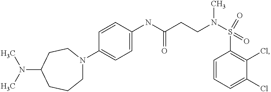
C1(NC(CCN(S(C2=C(Cl)C(Cl)=CC=C2)(=O)=O)C)=O)=CC=C(N2CCCC(N(C)C)CC2)C=C1
